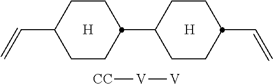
[H].C1CC(C=C)CCC1C1CCC(C=C)CC1.[H].[CC][V][V]
